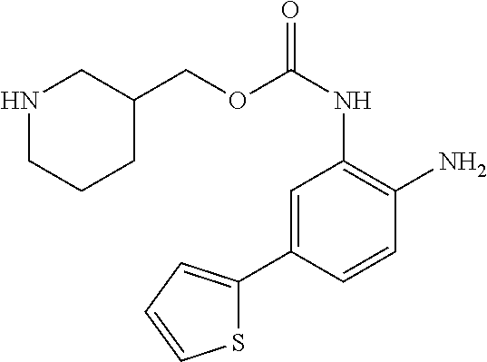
C(NC1=C(N)C=CC(C2=CC=CS2)=C1)(=O)OCC1CNCCC1
